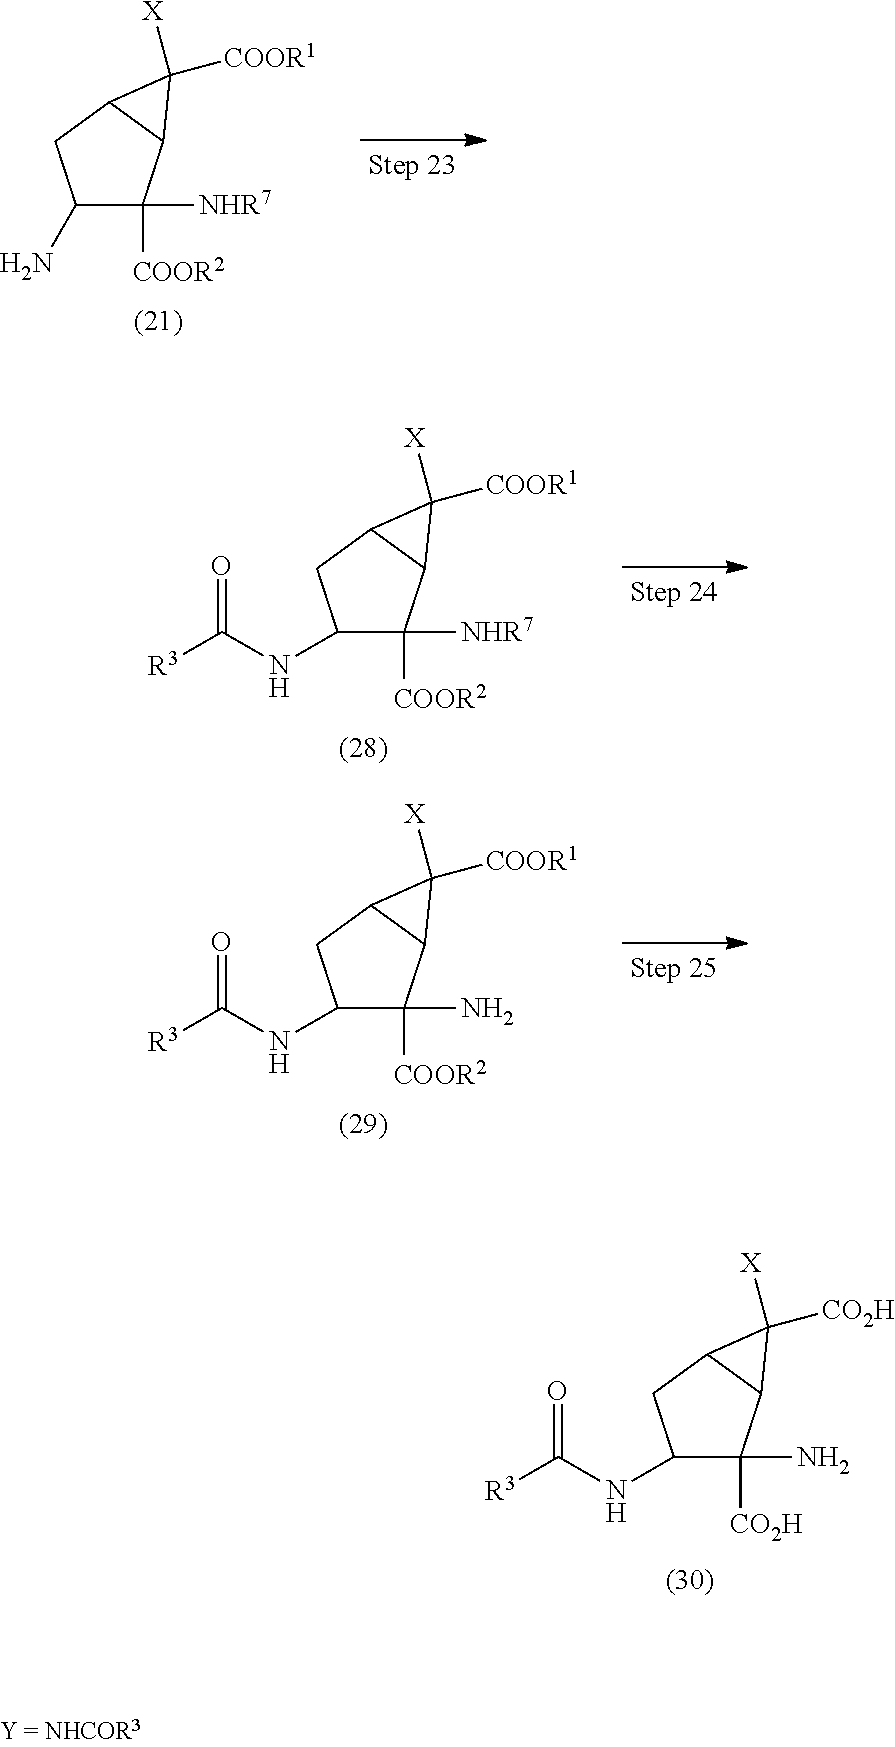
C1(N)C([NHR7])([COOR2])C2C(C1)C2([X])[COOR1].C1(NC(=O)[R3])C([NHR7])([COOR2])C2C(C1)C2([X])[COOR1].C1(NC(=O)[R3])C(N)([COOR2])C2C(C1)C2([X])[COOR1].C1(NC(=O)[R3])C(N)([CO2H])C2C(C1)C2([X])[CO2H]
